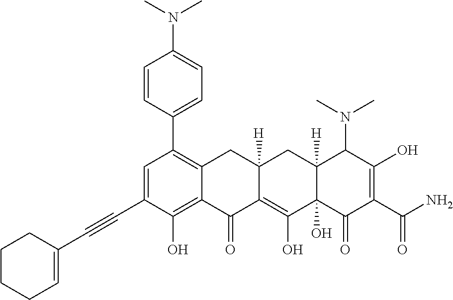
C1=C(C#CC2=CCCCC2)C(O)=C2C(=C1C1=CC=C(N(C)C)C=C1)CC1([H])C(=C(O)C3(O)C([H])(C1)C(N(C)C)C(O)=C(C(N)=O)C3=O)C2=O
